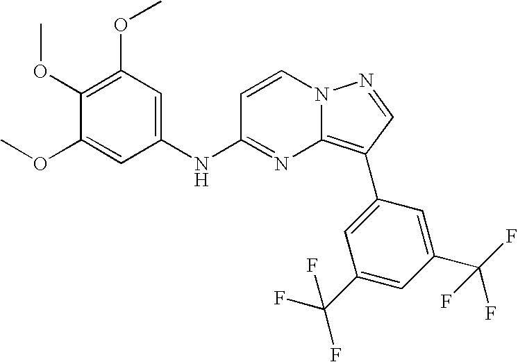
C1(OC)=C(OC)C=C(NC2=NC3=C(C4=CC(C(F)(F)F)=CC(C(F)(F)F)=C4)C=NN3C=C2)C=C1OC
